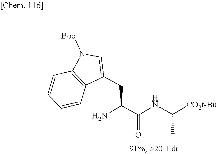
C(NC(C(N)CC1=CN([Boc])C2=C1C=CC=C2)=O)(C)[CO2t-Bu]
